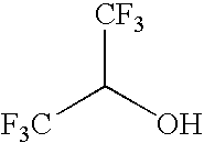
[F3C]C(O)[CF3]
